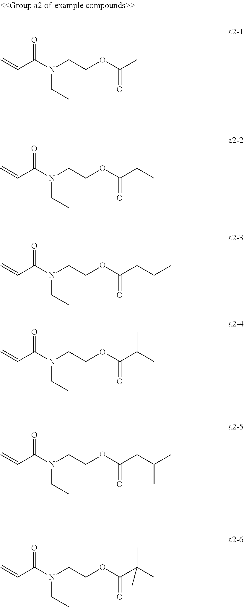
C=CC(N(CCOC(=O)C)CC)=O.C=CC(N(CCOC(=O)CC)CC)=O.C=CC(N(CCOC(=O)CCC)CC)=O.C=CC(N(CCOC(=O)C(C)C)CC)=O.C=CC(N(CCOC(=O)CC(C)C)CC)=O.C=CC(N(CCOC(=O)C(C)(C)C)CC)=O
